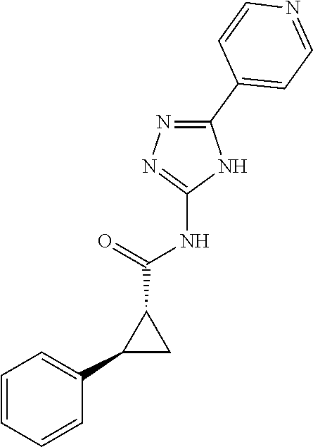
C1=C(C2=NN=C(NC(=O)C3C(C4=CC=CC=C4)C3)N2)C=CN=C1
